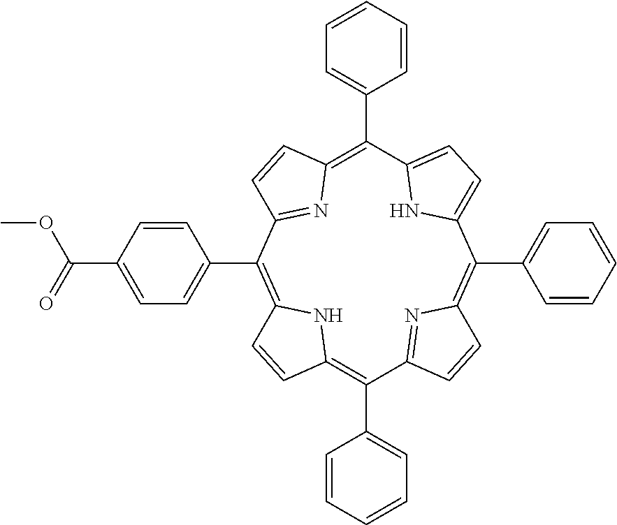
C12=C(C3=CC=CC=C3)C3=NC(=C(C4=CC=CC=C4)C4=CC=C(C(C5=CC=CC=C5)=C5C=CC(=N5)C(C5=CC=C(C(=O)OC)C=C5)=C(C=C1)N2)N4)C=C3
